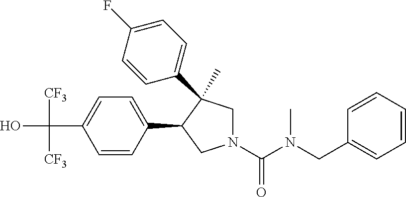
C(C1=CC=C(C2CN(C(N(CC3=CC=CC=C3)C)=O)CC2(C)C2=CC=C(F)C=C2)C=C1)(O)([CF3])[CF3]
